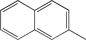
C12=CC=C(C)C=C1C=CC=C2
